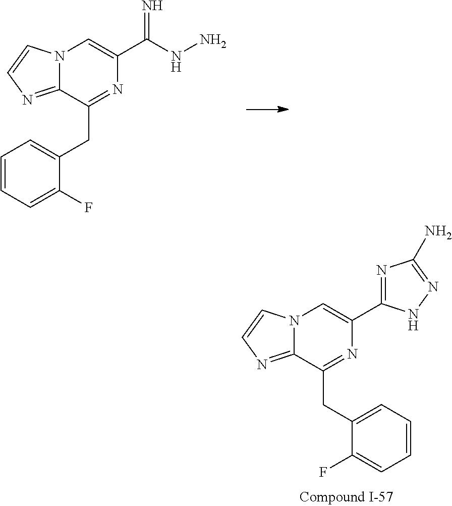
N12C(=NC=C1)C(CC1=CC=CC=C1F)=NC(C1=NC(N)=NN1)=C2.N12C(=NC=C1)C(CC1=CC=CC=C1F)=NC(C(NN)=N)=C2
